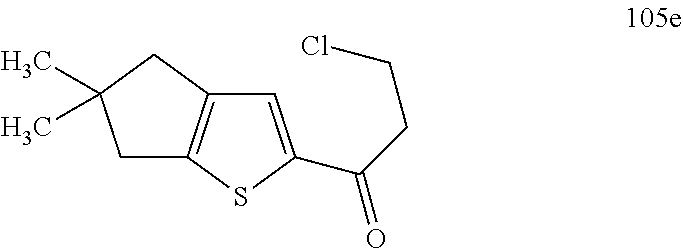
C1C2=C(CC1(C)C)C=C(C(CCCl)=O)S2
